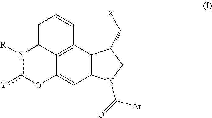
C12=C(C3=C4C(=C1)Oc([Y])n([R])C4=CC=C3)C(C[X])CN2C(=O)[Ar]
